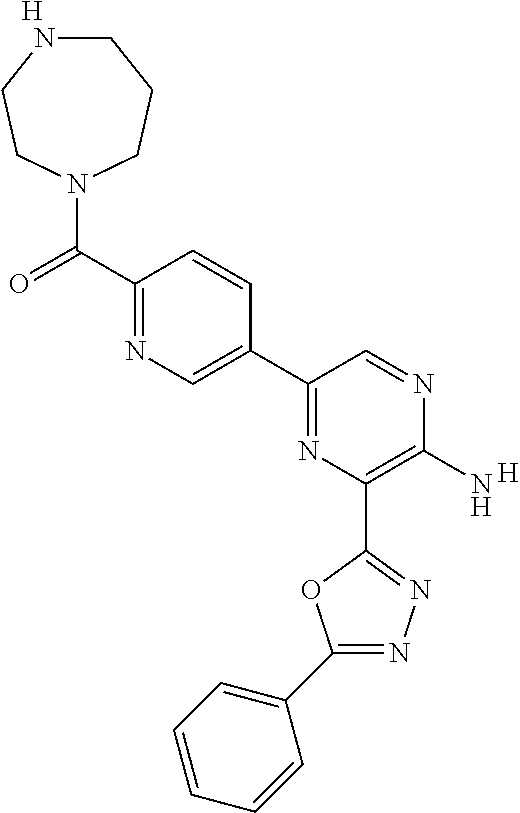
C1(N)=C(C2=NN=C(C3=CC=CC=C3)O2)N=C(C2=CN=C(C(=O)N3CCCNCC3)C=C2)C=N1.[H].[H]
